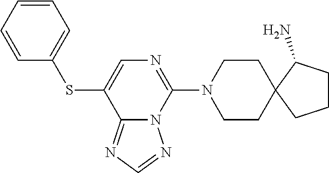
C1CN(C2=NC=C(SC3=CC=CC=C3)C3=NC=NN23)CCC12CCCC2N
